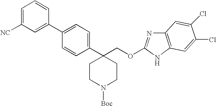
C1=C([NC])C=C(C2=CC=C(C3(COC4=NC5=C(N4)C=C(Cl)C(Cl)=C5)CCN([Boc])CC3)C=C2)C=C1
